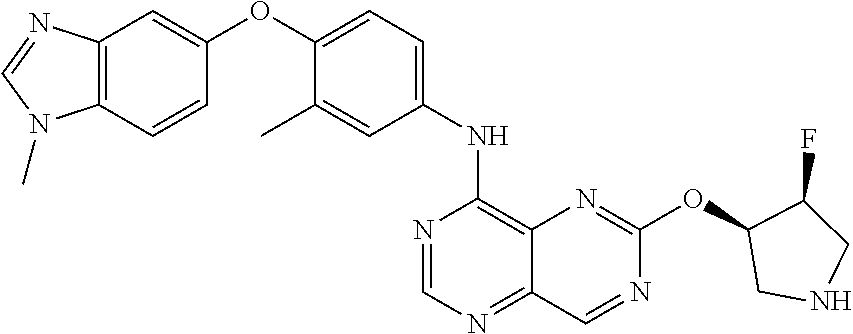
C12=C(C=CC(OC3=CC=C(NC4=C5C(=NC=N4)C=NC(OC4CNCC4F)=N5)C=C3C)=C1)N(C)C=N2
